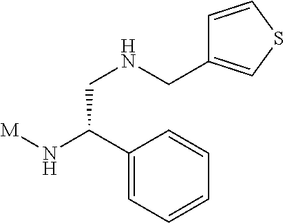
[M]NC(C1=CC=CC=C1)CNCC1=CSC=C1
